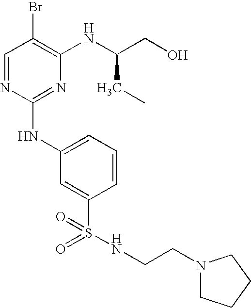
C1=NC(NC2=CC=CC(S(=O)(=O)NCCN3CCCC3)=C2)=NC(NC(CO)CC)=C1Br
